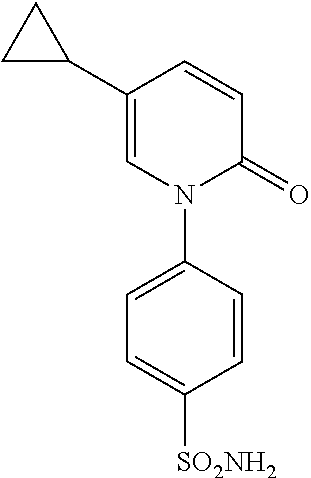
C1=C(C2CC2)C=CC(=O)N1C1=CC=C([SO2NH2])C=C1
